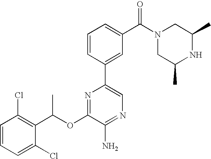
C1=CC(Cl)=C(C(OC2=NC(C3=CC(C(N4CC(C)NC(C)C4)=O)=CC=C3)=CN=C2N)C)C(Cl)=C1
